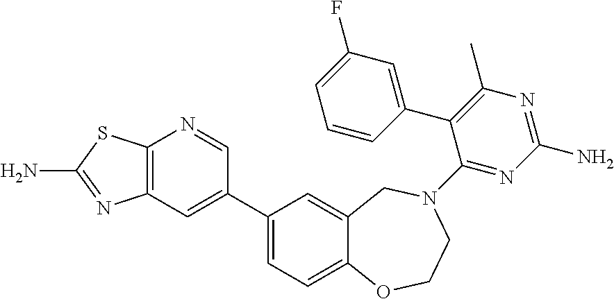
C12=C(C=C(C3=CC=C4C(=C3)CN(C3=NC(N)=NC(C)=C3C3=CC(F)=CC=C3)CCO4)C=N1)N=C(N)S2
